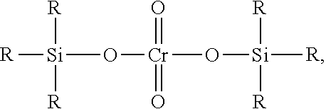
[Si](O[Cr](=O)(=O)O[Si]([R])([R])[R])([R])([R])[R]
